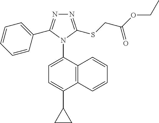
C12=C(C(N3C(C4=CC=CC=C4)=NN=C3SCC(OCC)=O)=CC=C1C1CC1)C=CC=C2
